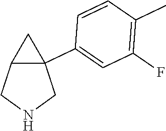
C1(F)=C(C)C=CC(C23C(CNC2)C3)=C1
